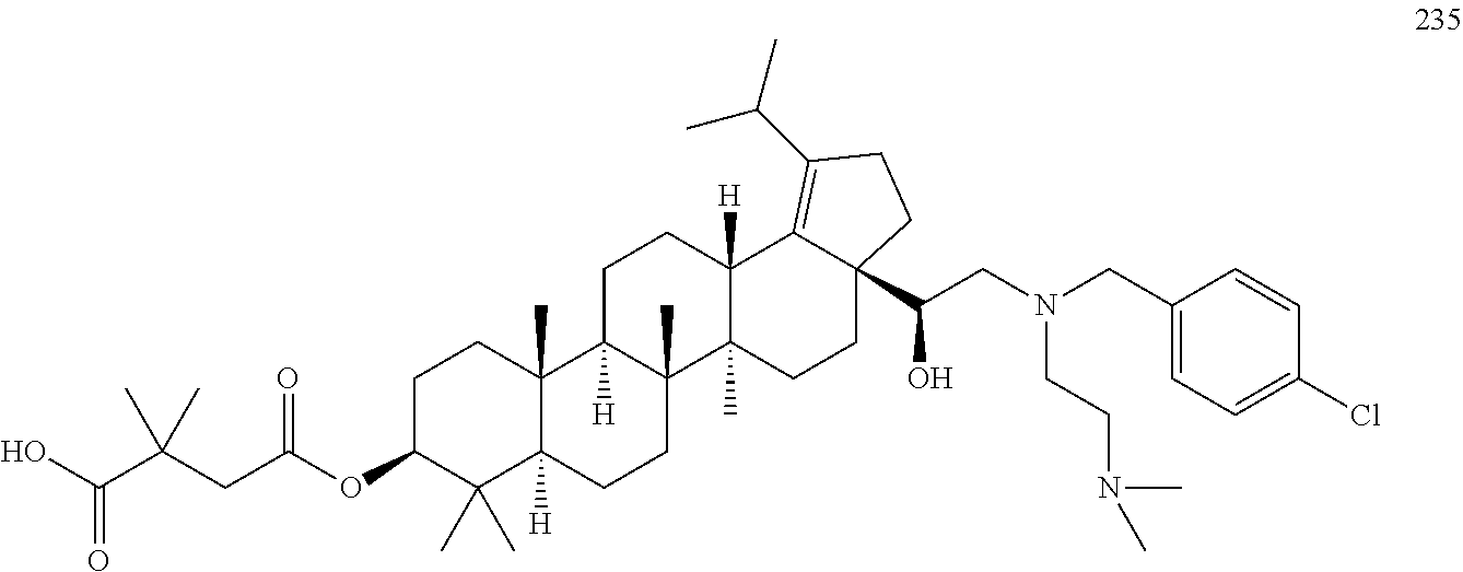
C1C(OC(CC(C(O)=O)(C)C)=O)C(C)(C)C2([H])C(C)(C1)C1([H])C(C)(CC2)C2(C)C([H])(CC1)C1=C(C(C)C)CCC1(C(CN(CC1=CC=C(Cl)C=C1)CCN(C)C)O)CC2
